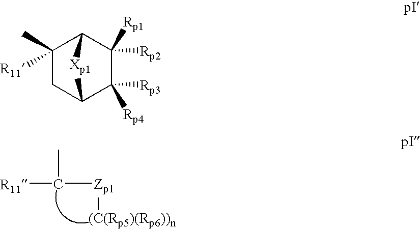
[R11]C(C)[Zp1][(C(Rp5)(Rp6))n].C1(C)([R11])CC2C([Rp3])([Rp4])C([Rp2])([Rp1])C1[Xp1]2
